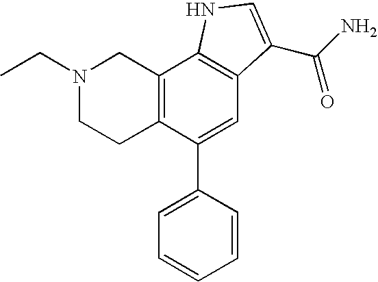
C12=C(C(C3=CC=CC=C3)=CC3=C1NC=C3C(N)=O)CCN(CC)C2
